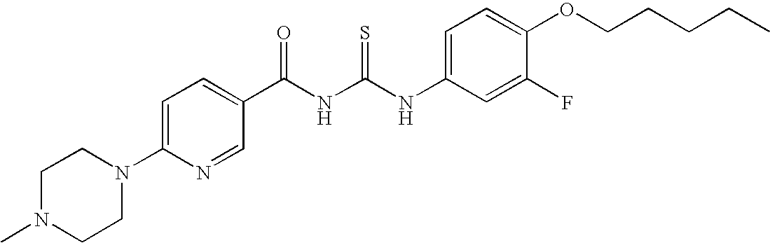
C(NC(NC1=CC=C(OCCCCC)C(F)=C1)=S)(=O)C1=CC=C(N2CCN(C)CC2)N=C1
